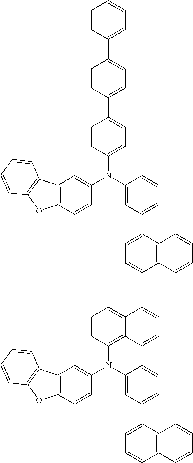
N(C1=CC(C2=CC=CC3=C2C=CC=C3)=CC=C1)(C1=CC2=C(C=C1)OC1=C2C=CC=C1)C1=CC=C(C2=CC=C(C3=CC=CC=C3)C=C2)C=C1.N(C1=CC(C2=CC=CC3=C2C=CC=C3)=CC=C1)(C1=CC2=C(C=C1)OC1=C2C=CC=C1)C1=C2C(=CC=C1)C=CC=C2
